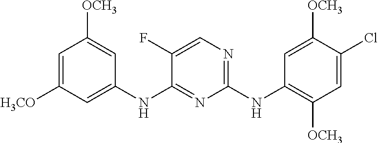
C1(NC2=NC=C(F)C(NC3=CC([H3CO])=CC([OCH3])=C3)=N2)=C([OCH3])C=C(Cl)C([OCH3])=C1
